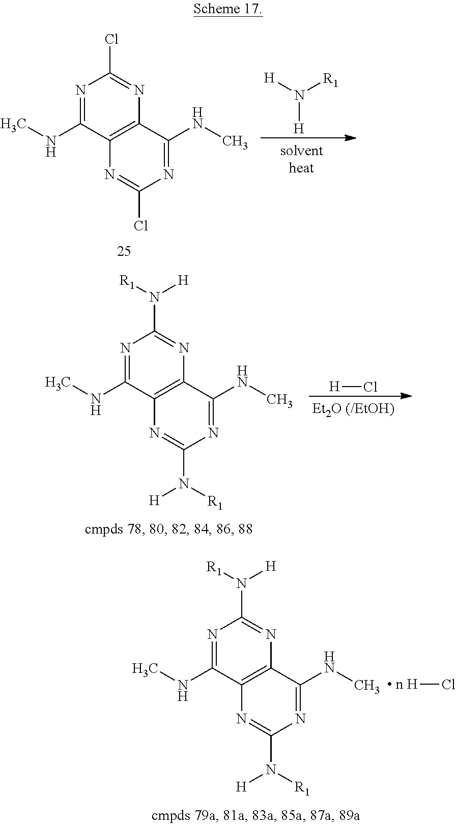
N1=C(NC)C2=C(N=C1N([R1])[H])C(NC)=NC(N([R1])[H])=N2.[ n H]Cl.N1=C(NC)C2=C(N=C1Cl)C(NC)=NC(Cl)=N2.N([R1])([H])[H].N1=C(NC)C2=C(N=C1N([R1])[H])C(NC)=NC(N([R1])[H])=N2.[H]Cl
